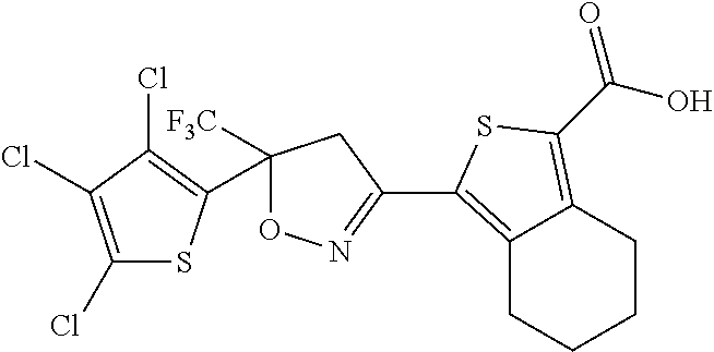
C1(Cl)=C(Cl)C(Cl)=C(C2([F3C])ON=C(C3=C4CCCCC4=C(C(=O)O)S3)C2)S1
